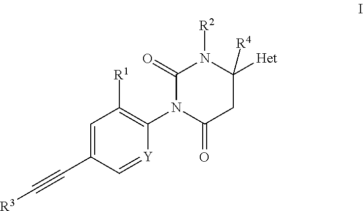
C1=C(C#C[R3])C=[Y]C(N2C(=O)CC([Het])([R4])N([R2])C2=O)=C1[R1]
